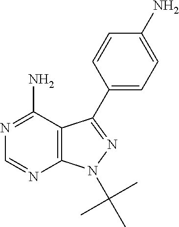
N1=C(N)C2=C(N=C1)N(C(C)(C)C)N=C2C1=CC=C(N)C=C1
